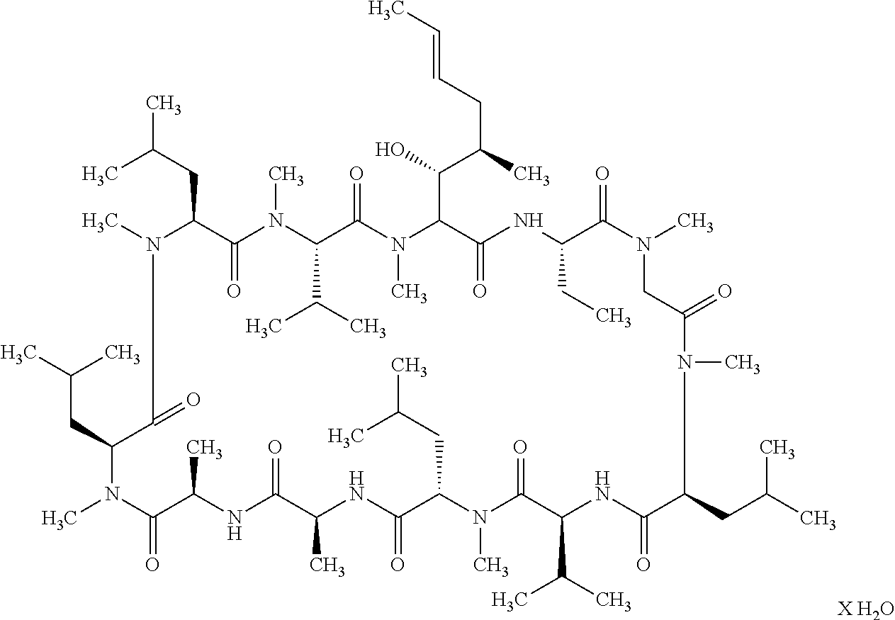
CC(CC1N(C)C(=O)C(CC(C)C)N(C)C(=O)C(C)NC(=O)C(C)NC(=O)C(CC(C)C)N(C)C(=O)C(C(C)C)NC(=O)C(CC(C)C)N(C)C(=O)CN(C)C(=O)C(CC)NC(=O)C(C(C(C)CC=CC)O)N(C)C(=O)C(C(C)C)N(C)C1=O)C.[X H2O]
